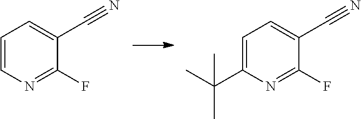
C1=CN=C(F)C(C#N)=C1.C1=C(C(C)(C)C)N=C(F)C(C#N)=C1
